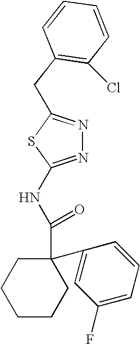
C1CCCCC1(C(NC1=NN=C(CC2=C(Cl)C=CC=C2)S1)=O)C1=CC(F)=CC=C1
